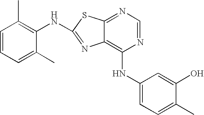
C1=CC=C(C)C(NC2=NC3=C(NC4=CC=C(C)C(O)=C4)N=CN=C3S2)=C1C
